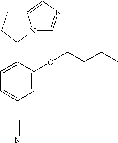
C1=C(OCCCC)C(C2N3C(=CN=C3)CC2)=CC=C1C#N
